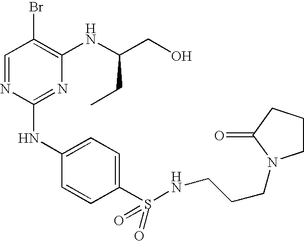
C1=NC(NC2=CC=C(S(=O)(=O)NCCCN3CCCC3=O)C=C2)=NC(NC(CO)CC)=C1Br
